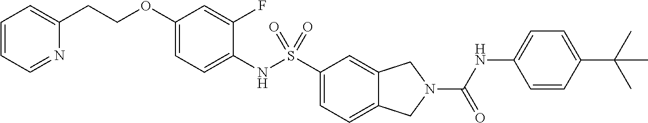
C1(OCCC2=CC=CC=N2)=CC=C(NS(C2=CC=C3C(=C2)CN(C(NC2=CC=C(C(C)(C)C)C=C2)=O)C3)(=O)=O)C(F)=C1
